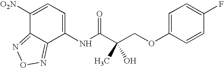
C12=NON=C1C(NC(C(COC1=CC=C(F)C=C1)(C)O)=O)=CC=C2[O2N]
